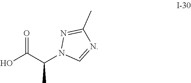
O=C(C(N1C=NC(C)=N1)C)O
